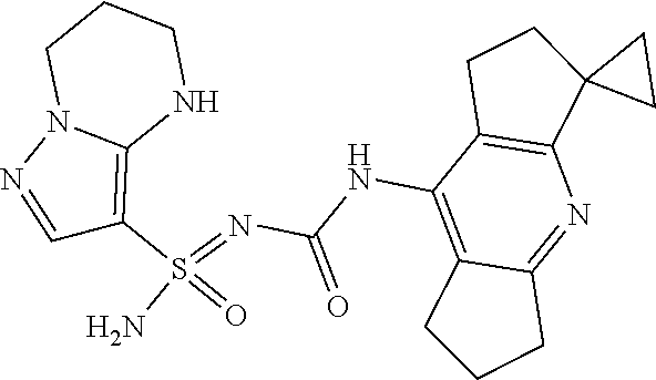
C(NC1=C2C(=NC3=C1CCC31CC1)CCC2)(N=S(N)(=O)C1=C2N(N=C1)CCCN2)=O
